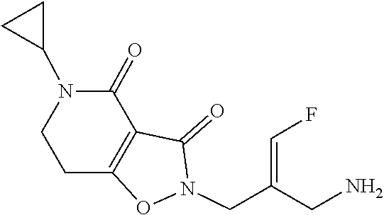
N1(CC(=CF)CN)OC2=C(C(=O)N(C3CC3)CC2)C1=O
